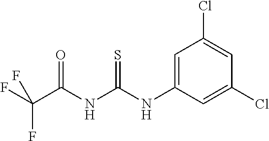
C1=C(NC(NC(C(F)(F)F)=O)=S)C=C(Cl)C=C1Cl
